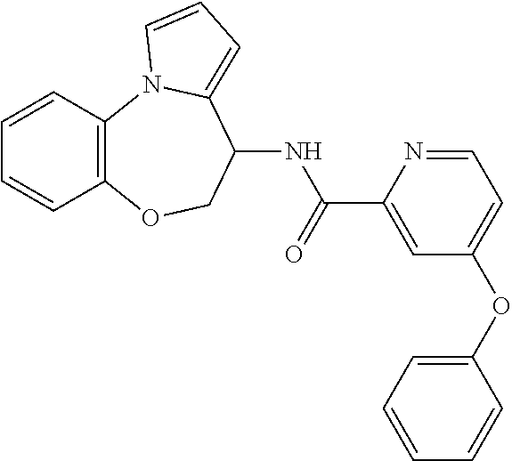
C1=CC2=C(C=C1)OCC(NC(=O)C1=CC(OC3=CC=CC=C3)=CC=N1)C1=CC=CN21
